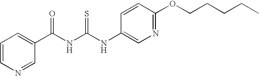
N(C(NC(C1=CC=CN=C1)=O)=S)C1=CN=C(OCCCCC)C=C1
